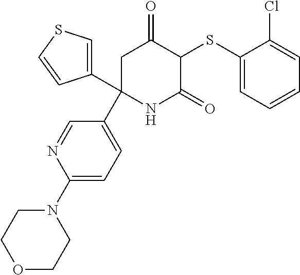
C1(SC2C(=O)CC(C3=CC=C(N4CCOCC4)N=C3)(C3=CSC=C3)NC2=O)=CC=CC=C1Cl
